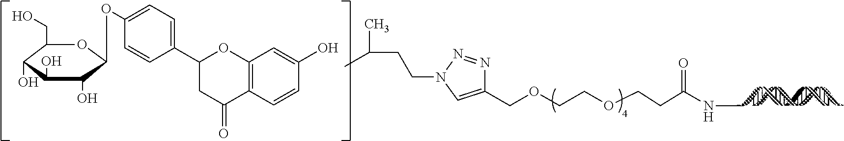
C1(COCCOCCC(NC)=O)=CN(CCC(C)C)N=N1.C1(CO)C(O)C(O)C(O)C(OC2=CC=C(C3CC(=O)C4=C(O3)C=C(O)C=C4)C=C2)O1
